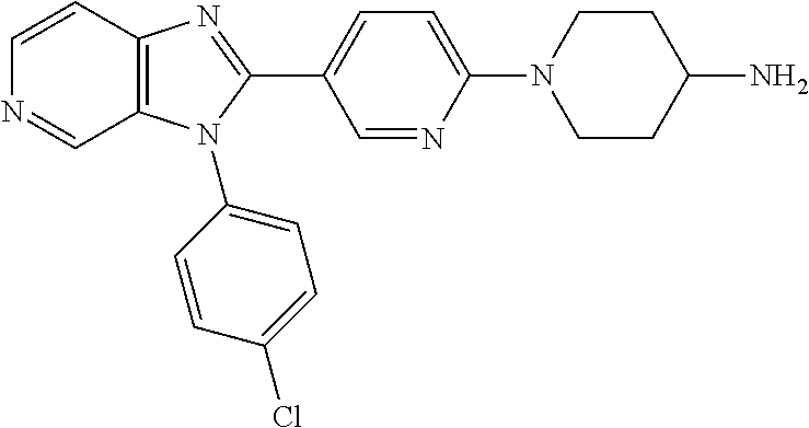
C12=C(C=CN=C1)N=C(C1=CC=C(N3CCC(N)CC3)N=C1)N2C1=CC=C(Cl)C=C1
